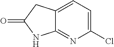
C1(Cl)=CC=C2C(=N1)NC(=O)C2
